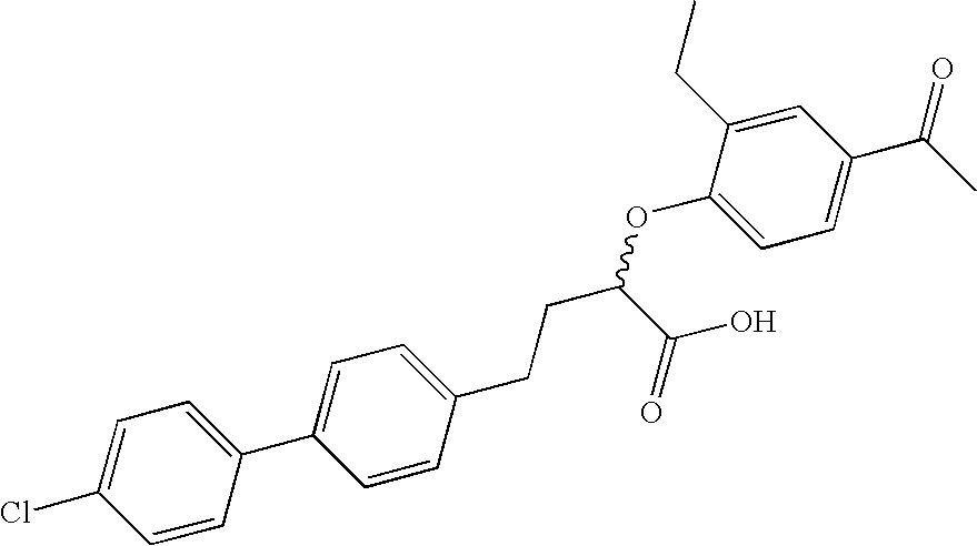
C1=C(C2=CC=C(CCC(OC3=CC=C(C(C)=O)C=C3CC)C(O)=O)C=C2)C=CC(Cl)=C1
